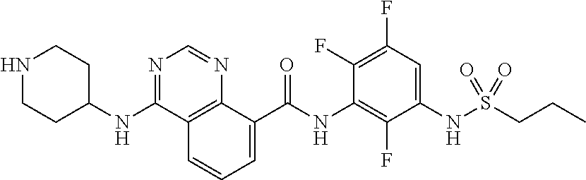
O=C(NC1=C(F)C(NS(CCC)(=O)=O)=CC(F)=C1F)C1=CC=CC2=C1N=CN=C2NC1CCNCC1
